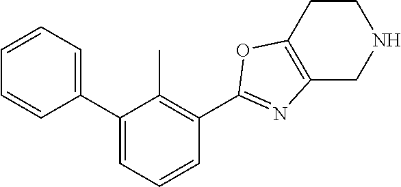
C1=CC=C(C2=CC=CC(C3=NC4=C(CCNC4)O3)=C2C)C=C1
